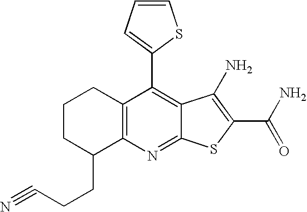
C12=C(C(C3=CC=CS3)=C3C(=N1)SC(C(N)=O)=C3N)CCCC2CCC#N
